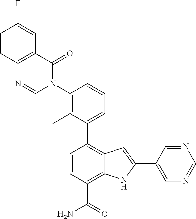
C1(C2=CC=CC(N3C(=O)C4=C(N=C3)C=CC(F)=C4)=C2C)=C2C(=C(C(N)=O)C=C1)NC(C1=CN=CN=C1)=C2
